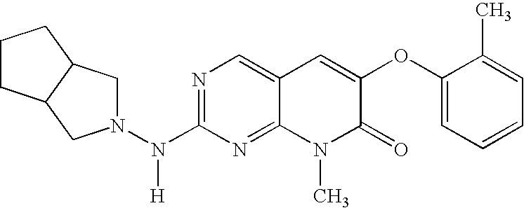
N1=C(N(N2CC3C(C2)CCC3)[H])N=C2C(=C1)C=C(OC1=CC=CC=C1C)C(=O)N2C
